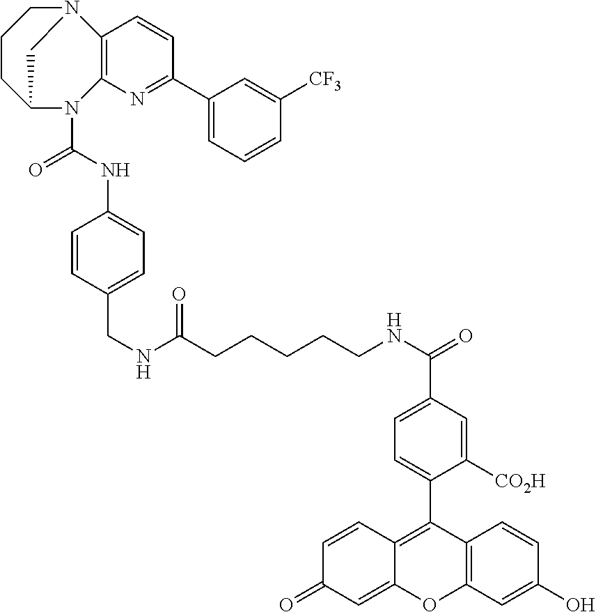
C1CC2N(C(=O)NC3=CC=C(CNC(CCCCCNC(=O)C4=CC=C(C5=C6C(=CC(=O)C=C6)OC6=C5C=CC(O)=C6)C([CO2H])=C4)=O)C=C3)C3=C(N(C1)C2)C=CC(C1=CC=CC([CF3])=C1)=N3
